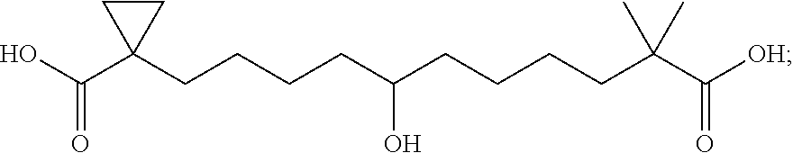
OC(C1(CCCCC(CCCCC(C([OH])=O)(C)C)O)CC1)=O
